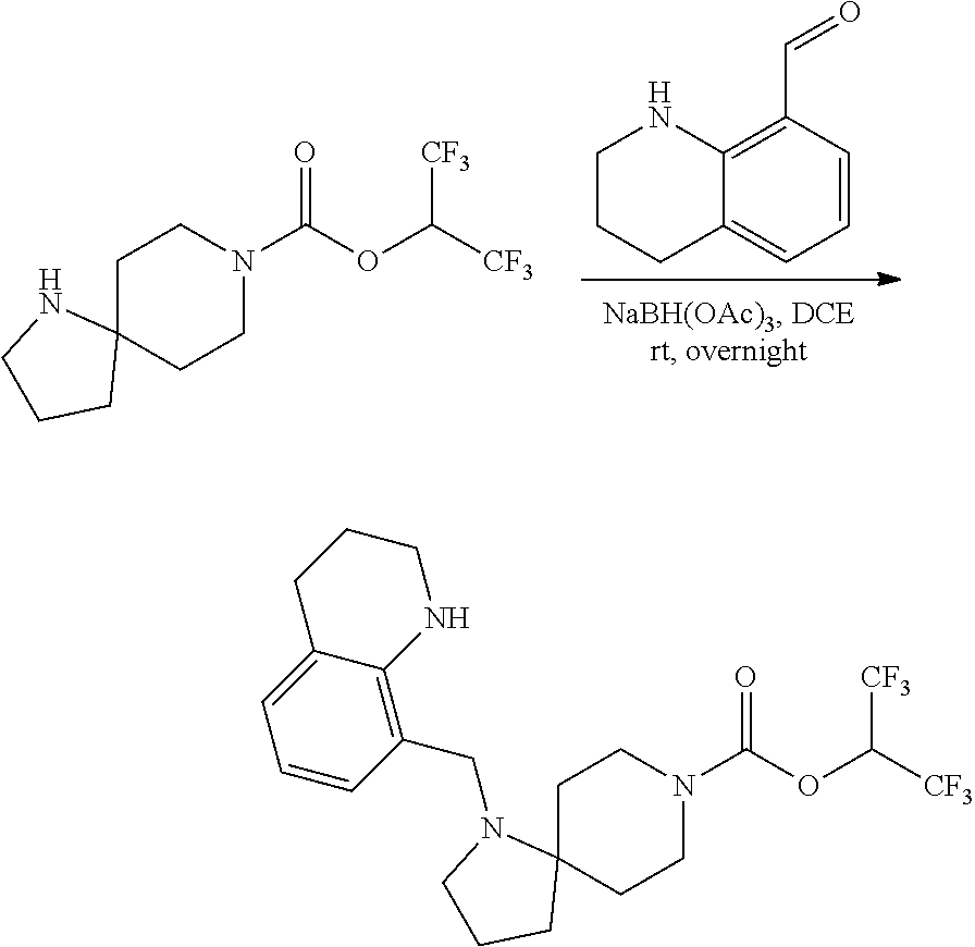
C12=CC=CC(C=O)=C1NCCC2.C1C2(CCN(C(OC([CF3])[CF3])=O)C1)CCCN2.C1C2(CCN(C(OC([CF3])[CF3])=O)C1)CCCN2CC1=C2C(=CC=C1)CCCN2
